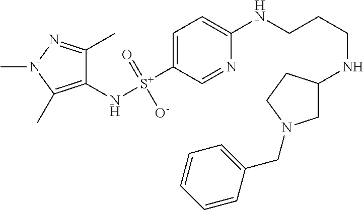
C1(N[S+](C2=CC=C(NCCCNC3CN(CC4=CC=CC=C4)CC3)N=C2)(=O)[O-])=C(C)N(C)N=C1C
